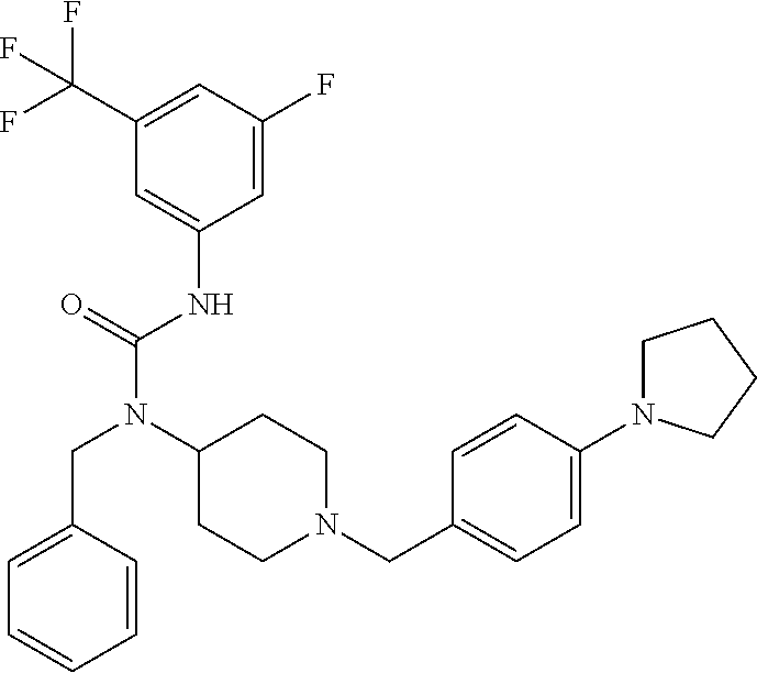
C1(C(F)(F)F)=CC(F)=CC(NC(N(C2CCN(CC3=CC=C(N4CCCC4)C=C3)CC2)CC2=CC=CC=C2)=O)=C1
